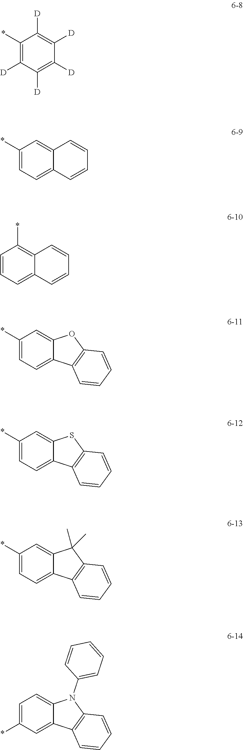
C1(*)=C([D])C([D])=C([D])C([D])=C1[D].C1(*)=CC=C2C(=C1)C=CC=C2.C1=CC=C2C(=C1*)C=CC=C2.C1(*)=CC=C2C(=C1)OC1=C2C=CC=C1.C1(*)=CC=C2C(=C1)SC1=C2C=CC=C1.C1(*)=CC=C2C(=C1)C(C)(C)C1=C2C=CC=C1.C1=C(*)C=C2C(=C1)N(C1=CC=CC=C1)C1=C2C=CC=C1
